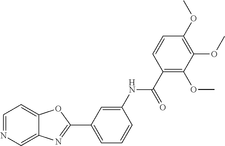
C1=NC=C2C(=C1)OC(C1=CC=CC(NC(C3=C(OC)C(OC)=C(OC)C=C3)=O)=C1)=N2
